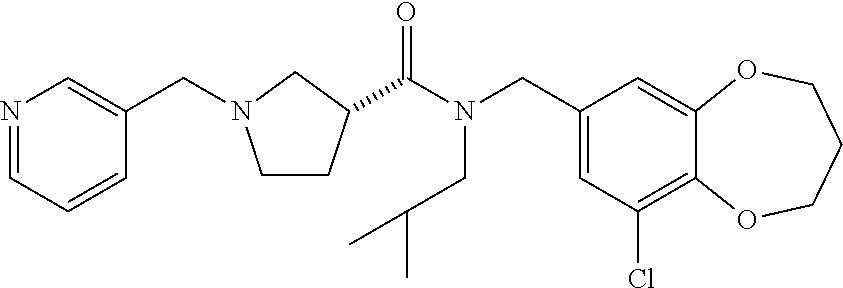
C1(CN(C(=O)C2CCN(CC3=CN=CC=C3)C2)CC(C)C)=CC(Cl)=C2C(=C1)OCCCO2
